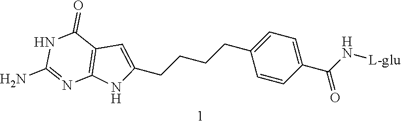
C1=C(CCCCC2=CC=C(C(N[L-glu])=O)C=C2)NC2=C1C(=O)NC(N)=N2
